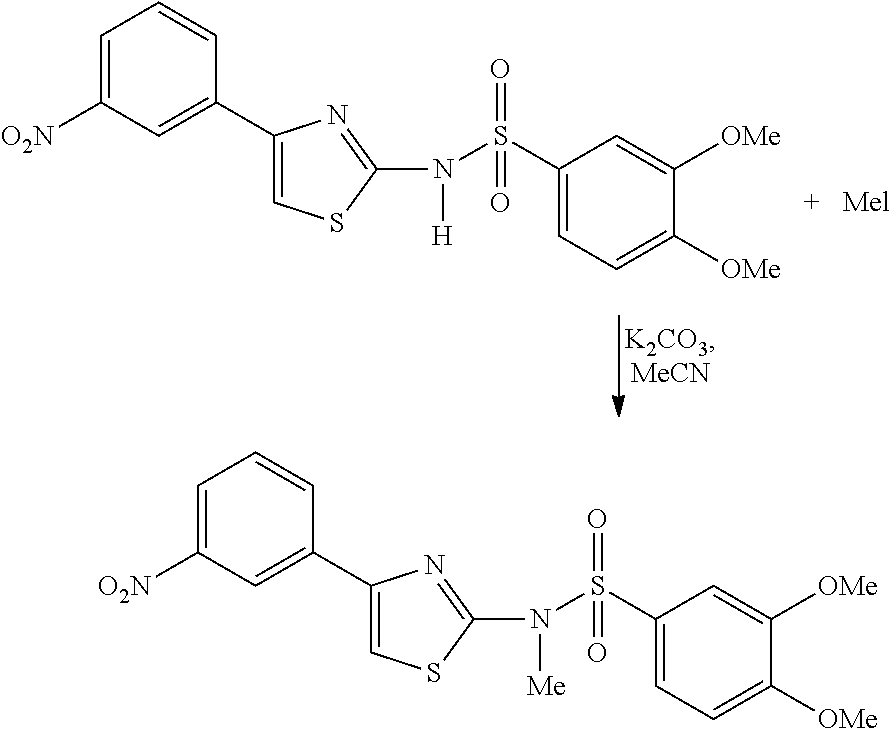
C1=C([O2N])C=C(C2=CSC(N(S(C3=CC=C([OMe])C([OMe])=C3)(=O)=O)[H])=N2)C=C1.C1=C([O2N])C=C(C2=CSC(N(S(C3=CC=C([OMe])C([OMe])=C3)(=O)=O)[Me])=N2)C=C1
